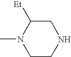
CN1CCNCC1[Et]
